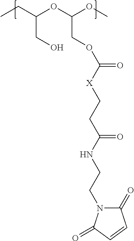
CCC(OC(OC)COC([X]CCC(NCCN1C(=O)C=CC1=O)=O)=O)CO
